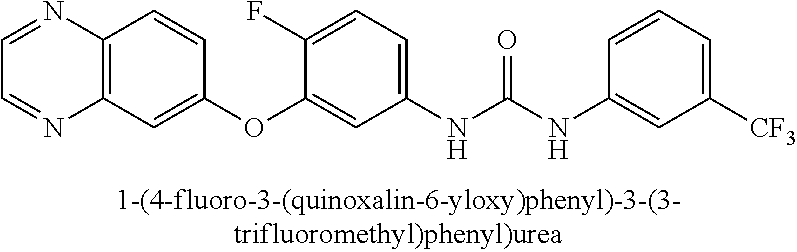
C12=C(C=C(OC3=CC(NC(NC4=CC([CF3])=CC=C4)=O)=CC=C3F)C=C1)N=CC=N2
